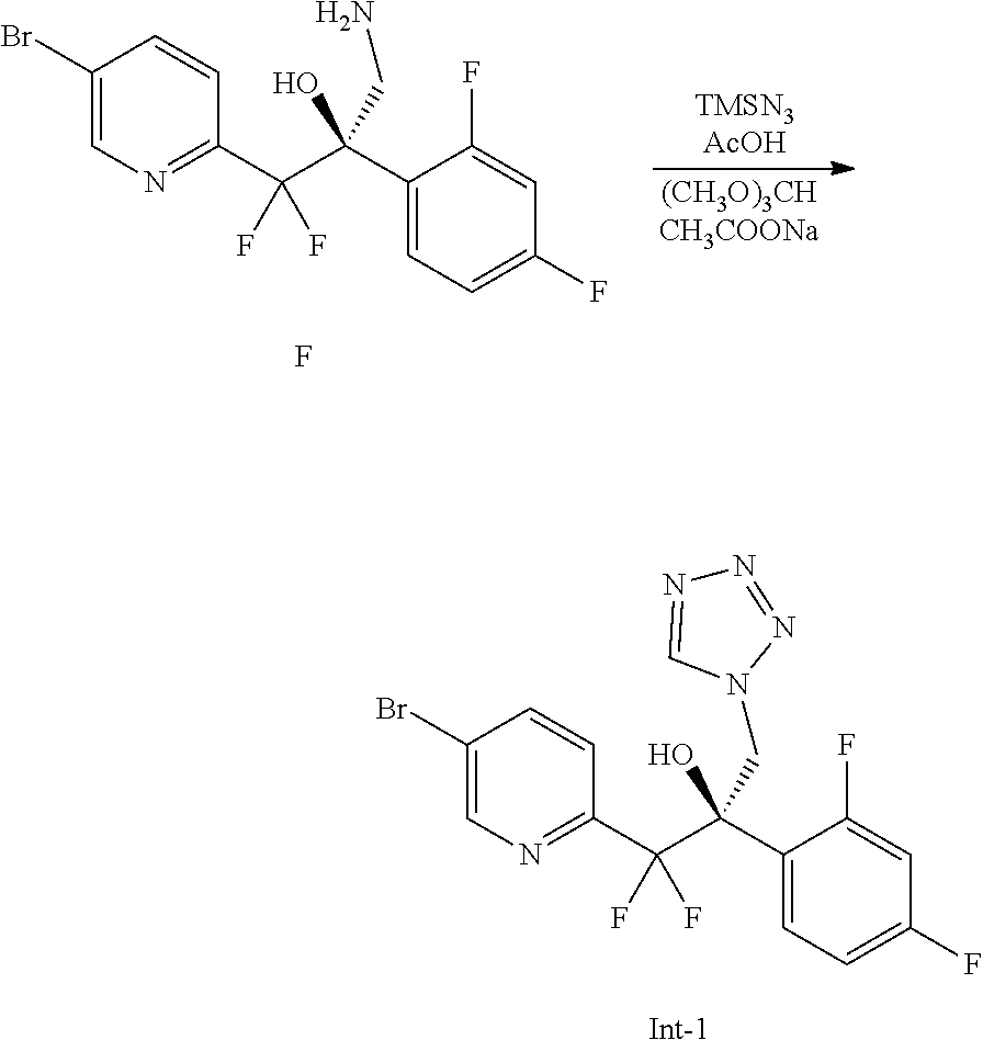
C1(Br)=CN=C(C(C(C2=CC=C(F)C=C2F)(CN)O)(F)F)C=C1.F.C1(Br)=CN=C(C(C(C2=CC=C(F)C=C2F)(CN2N=NN=C2)O)(F)F)C=C1.[Int-1]
